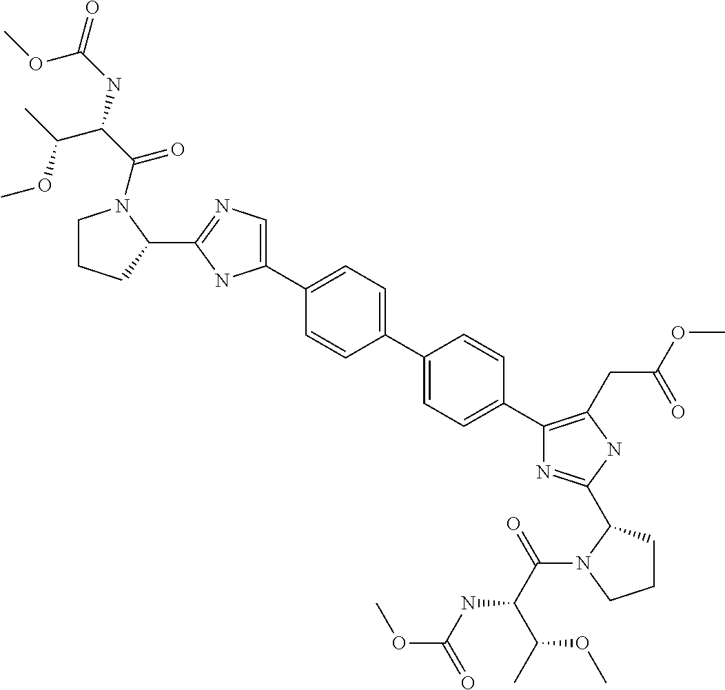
C1=C(C2=CC=C(C3=C(CC(=O)OC)NC(C4CCCN4C(=O)C(NC(=O)OC)C(OC)C)=N3)C=C2)C=CC(C2=CN=C(C3N(C(=O)C(NC(=O)OC)C(OC)C)CCC3)N2)=C1
